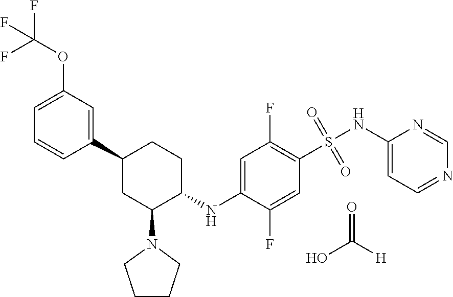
C1(C2CC(N3CCCC3)C(NC3=CC(F)=C(S(NC4=CC=NC=N4)(=O)=O)C=C3F)CC2)=CC(OC(F)(F)F)=CC=C1.O=C([H])O
